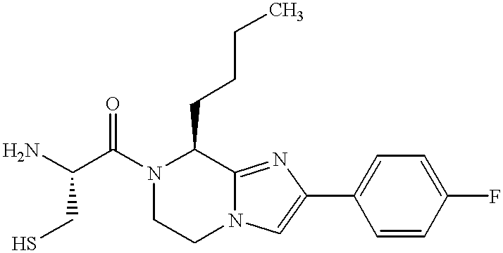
NC(C(N1CCN2C(=NC(C3=CC=C(F)C=C3)=C2)C1CCCC)=O)CS
